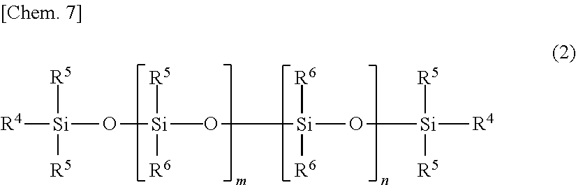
[R4][Si]([R5])([R5])O[Si](O[Si](O[Si]([R4])([R5])[R5])([R6])[R6])(C)([R5])[R6]
